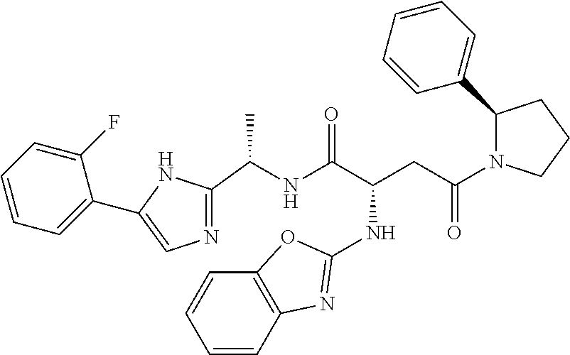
N1=C(C(NC(C(CC(N2C(C3=CC=CC=C3)CCC2)=O)NC2=NC3=C(C=CC=C3)O2)=O)C)NC(C2=CC=CC=C2F)=C1
